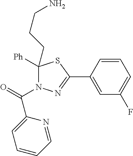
C1([Ph])(CCCN)N(C(=O)C2=CC=CC=N2)N=C(C2=CC(F)=CC=C2)S1
